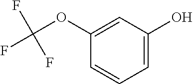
C1=C(O)C=C(OC(F)(F)F)C=C1
